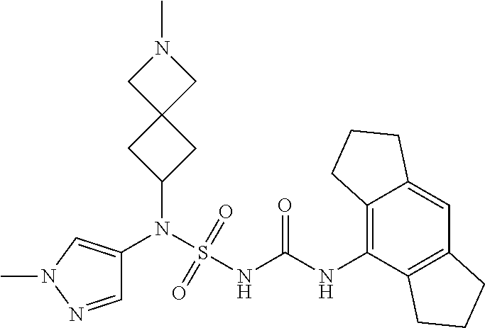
C1(N(S(NC(NC2=C3C(=CC4=C2CCC4)CCC3)=O)(=O)=O)C2=CN(C)N=C2)CC2(C1)CN(C)C2
